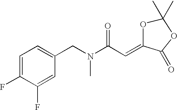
C1(F)=CC(CN(C(C=C2C(=O)OC(C)(C)O2)=O)C)=CC=C1F
